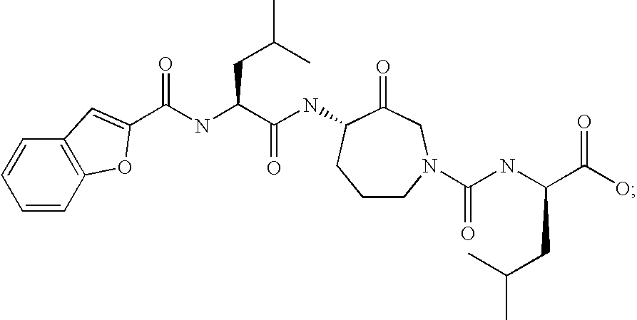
N(C1C(=O)CN(C(NC(C(O)=O)CC(C)C)=O)CCC1)C(C(NC(C1=CC2=C(C=CC=C2)O1)=O)CC(C)C)=O
